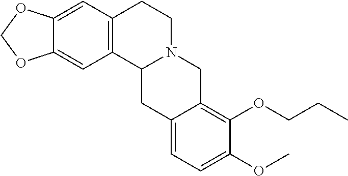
C12=CC3=C(C=C1OCO2)CCN1C3CC2=CC=C(OC)C(OCCC)=C2C1
